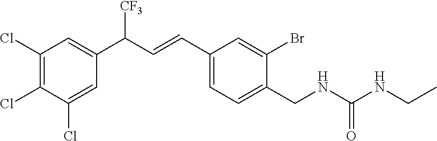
C1(Cl)=C(Cl)C(Cl)=CC(C(C=CC2=CC=C(CNC(NCC)=O)C(Br)=C2)[CF3])=C1
